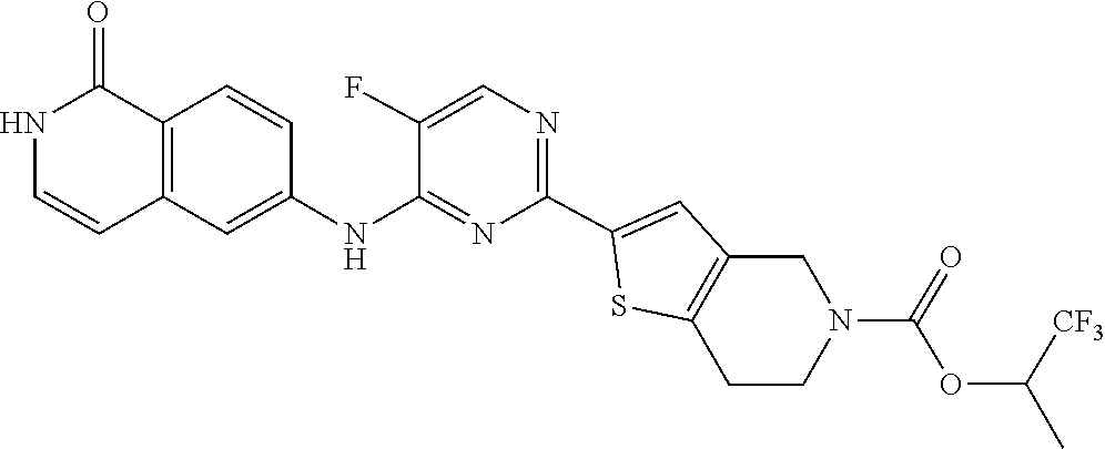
C1(F)=CN=C(C2=CC3=C(CCN(C(OC(C)[CF3])=O)C3)S2)N=C1NC1=CC2=C(C=C1)C(=O)NC=C2
